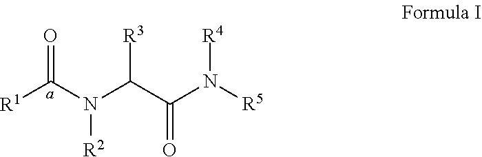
[R1]C(N(C(C(N([R5])[R4])=O)[R3])[R2])=O
